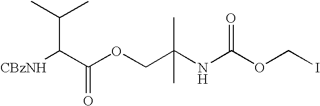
C(OCC(NC(OCI)=O)(C)C)(C([CBzNH])C(C)C)=O
